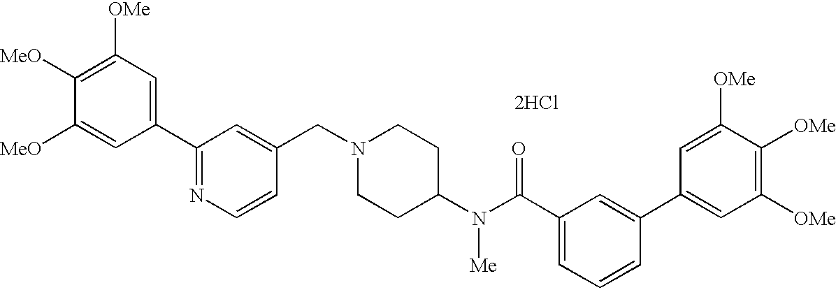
C1([MeO])=C([OMe])C=C(C2=NC=CC(CN3CCC(N(C(C4=CC=CC(C5=CC([OMe])=C([OMe])C([OMe])=C5)=C4)=O)[Me])CC3)=C2)C=C1[MeO].[2HCl]
